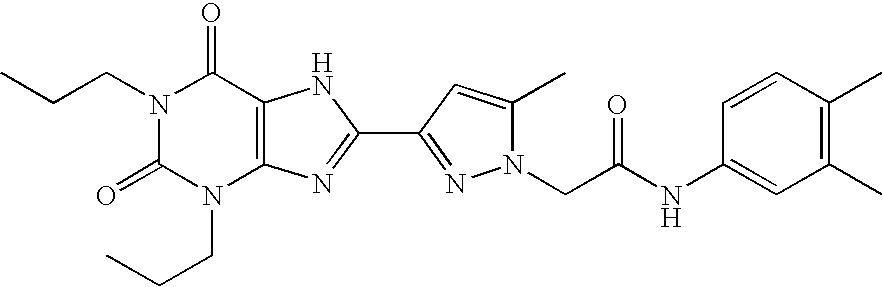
N1(CCC)C(=O)N(CCC)C2=C(C1=O)NC(C1=NN(CC(NC3=CC(C)=C(C)C=C3)=O)C(C)=C1)=N2
